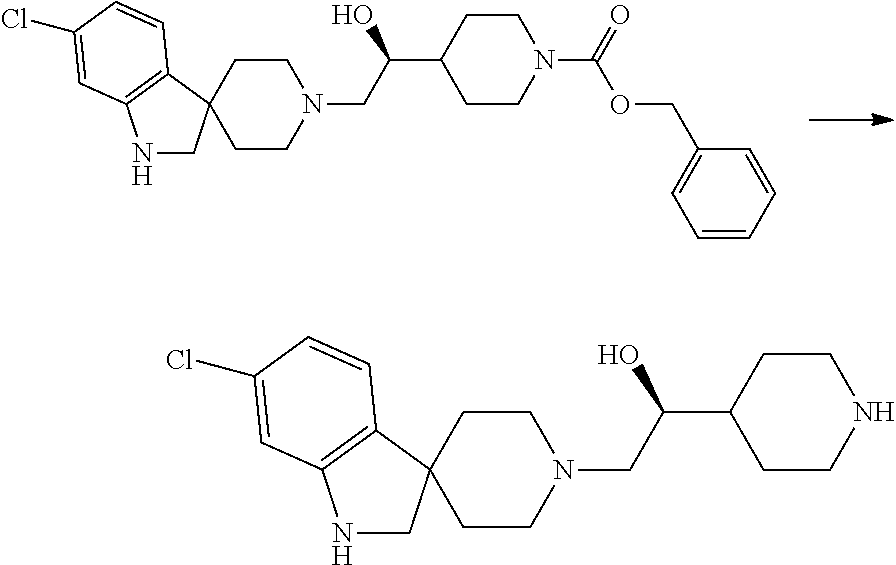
C1CN(C(=O)OCC2=CC=CC=C2)CCC1C(O)CN1CCC2(CC1)CNC1=C2C=CC(Cl)=C1.C1CNCCC1C(O)CN1CCC2(CC1)CNC1=C2C=CC(Cl)=C1
